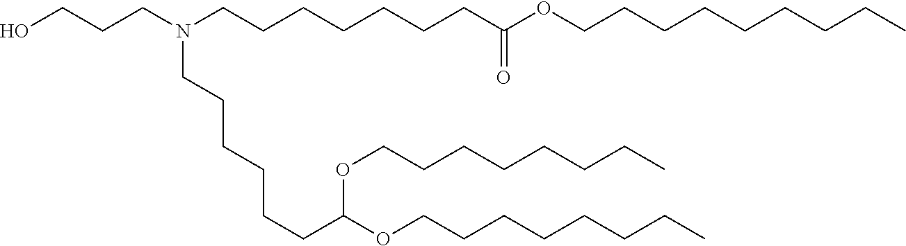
C(CCN(CCCCCCCC(OCCCCCCCCC)=O)CCCCCCC(OCCCCCCCC)OCCCCCCCC)O
